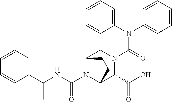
C(N1C2C(C(O)=O)N(C(N(C3=CC=CC=C3)C3=CC=CC=C3)=O)CC1CC2)(NC(C1=CC=CC=C1)C)=O
